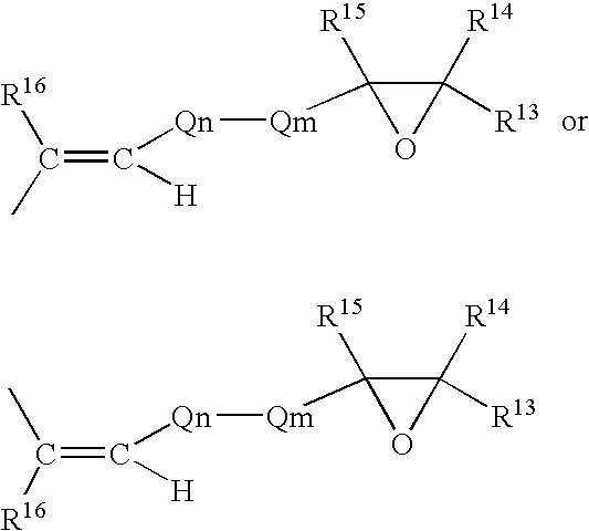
C(=C([H])[Qn][Qm]C1([R15])C([R13])([R14])O1)(C)[R16].C(=C([H])[Qn][Qm]C1([R15])C([R13])([R14])O1)(C)[R16]
